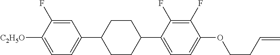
C1=C(F)C([C2H5O])=CC=C1C1CCC(C2=CC=C(OCCC=C)C(F)=C2F)CC1
